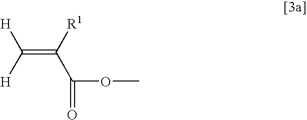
C(=C([R1])C(OC)=O)([H])[H]
